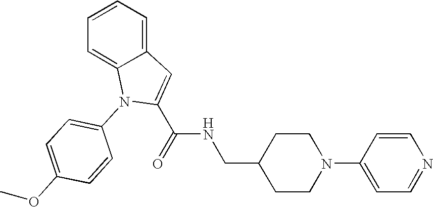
C1=CC=C2C(=C1)C=C(C(=O)NCC1CCN(C3=CC=NC=C3)CC1)N2C1=CC=C(OC)C=C1
